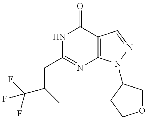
C(CC1=NC2=C(C(=O)N1)C=NN2C1COCC1)(C(F)(F)F)C
